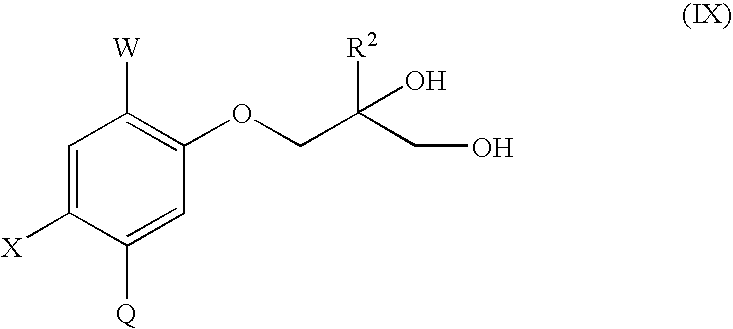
C1=C([X])C([Q])=CC(OCC([R2])(CO)O)=C1[W]
